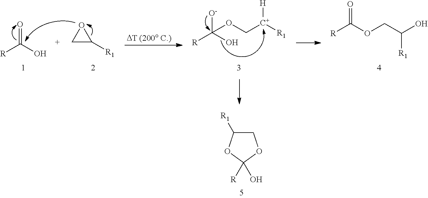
C1C([R1])OC([R])(O)O1.[R]C(O)([O-])OC[C+]([R1])[H].[R]C(O)=O.C1C([R1])O1.[R]C(OCC(O)[R1])=O
